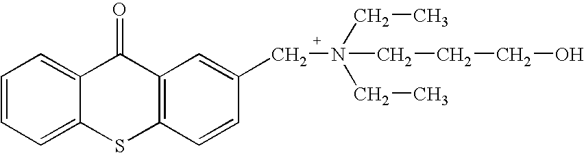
C1=CC=C2C(=C1)C(=O)C1=C(S2)C=CC(CN(CC)(CC)CCCO)=C1
